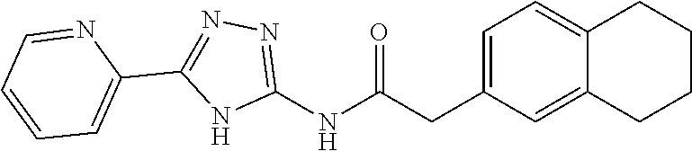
C12=CC(CC(NC3=NN=C(C4=CC=CC=N4)N3)=O)=CC=C1CCCC2
